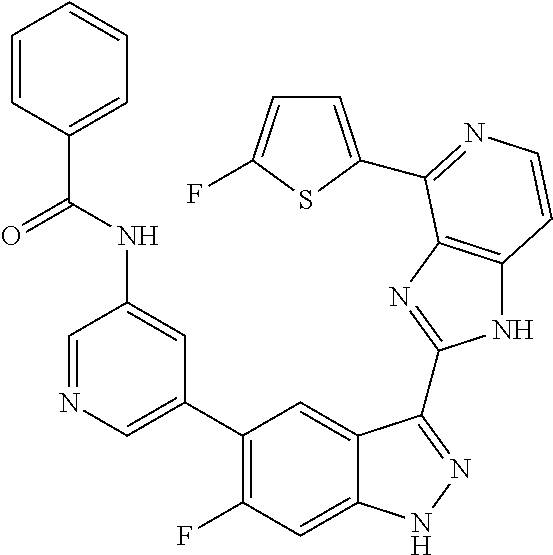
C1=C(C2=C(F)C=C3C(=C2)C(C2=NC4=C(N2)C=CN=C4C2=CC=C(F)S2)=NN3)C=C(NC(C2=CC=CC=C2)=O)C=N1
